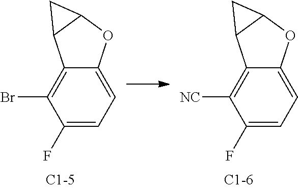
C12=CC=C(F)C(Br)=C1C1CC1O2.C12=CC=C(F)C([NC])=C1C1CC1O2
